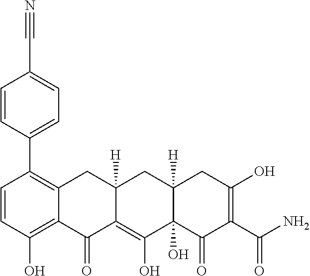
C1=CC(O)=C2C(=C1C1=CC=C(C#N)C=C1)CC1([H])C(=C(O)C3(O)C([H])(C1)CC(O)=C(C(N)=O)C3=O)C2=O
